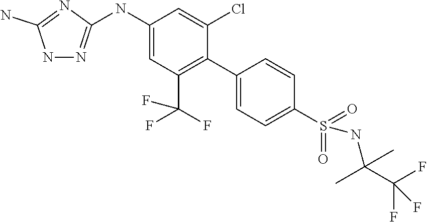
C1=C(C2=C(C(F)(F)F)C=C(NC3=NNC(N)=N3)C=C2Cl)C=CC(S(NC(C(F)(F)F)(C)C)(=O)=O)=C1
